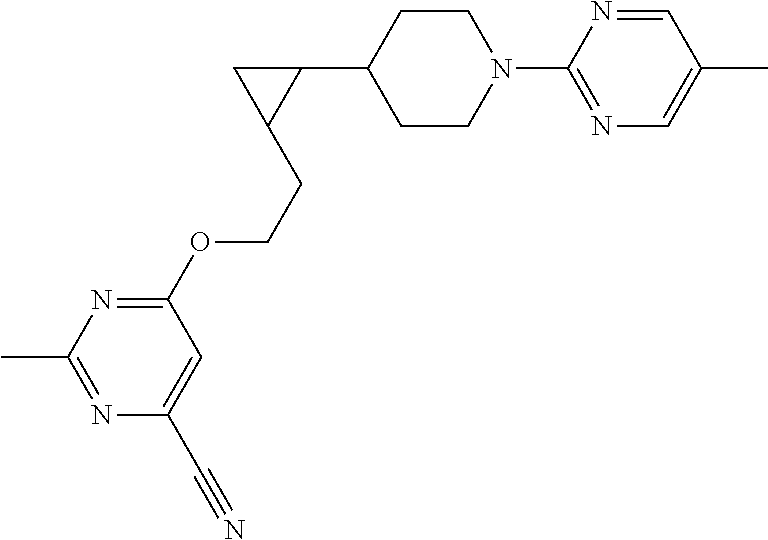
C1CN(C2=NC=C(C)C=N2)CCC1C1CC1CCOC1=NC(C)=NC(C#N)=C1
